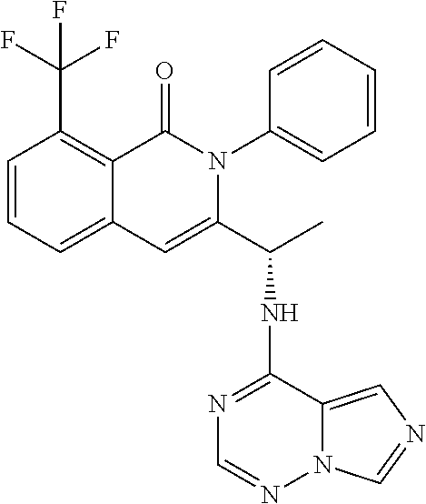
C12=CC=CC(C(F)(F)F)=C1C(=O)N(C1=CC=CC=C1)C(C(NC1=NC=NN3C1=CN=C3)C)=C2
